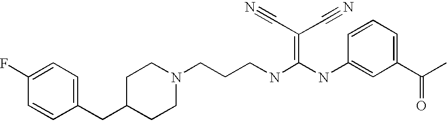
C1(CC2CCN(CCCNC(NC3=CC(C(C)=O)=CC=C3)=C(C#N)C#N)CC2)=CC=C(F)C=C1
